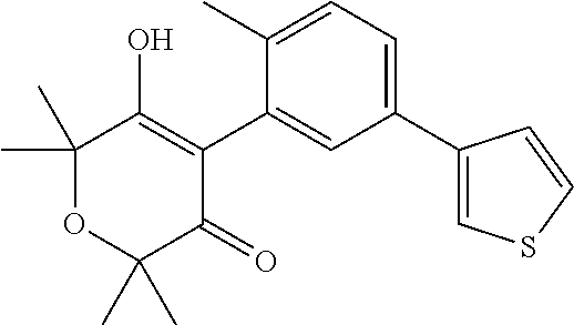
C1(C2=CC=C(C)C(C3=C(O)C(C)(C)OC(C)(C)C3=O)=C2)=CSC=C1
